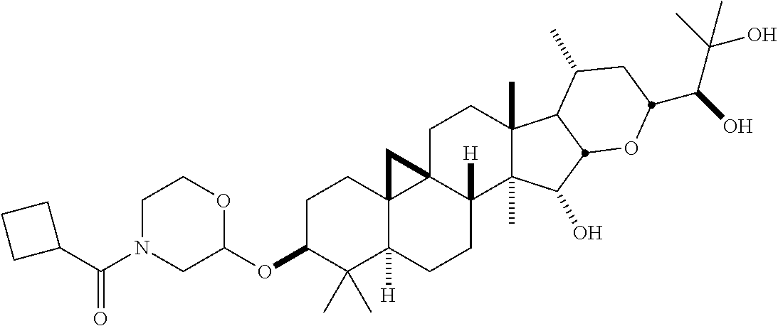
C1(C(N2CC(OC3C(C)(C)C4([H])C5(CC3)C3(CCC6(C)C(C)(C(O)C7C6C(C)CC(C(O)C(C)(O)C)O7)C3([H])CC4)C5)OCC2)=O)CCC1
